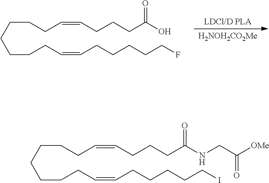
C(CCCCCC=CCCCCCI)CC=CCCCC(NCC([OMe])=O)=O.C(CCCCCC=CCCCCCF)CC=CCCCC(O)=O.[LDCl/D PLA].[H2NOH2CO2Me]
